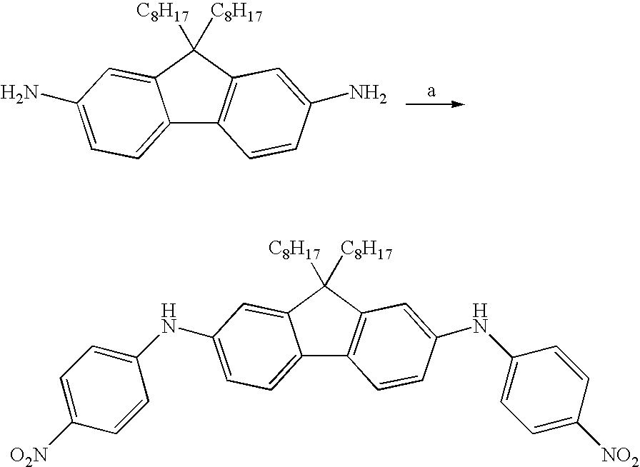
C12=CC=C(N)C=C1C([C8H17])([C8H17])C1=C2C=CC(N)=C1.C12=CC=C(NC3=CC=C([O2N])C=C3)C=C1C([C8H17])([C8H17])C1=C2C=CC(NC2=CC=C([NO2])C=C2)=C1
